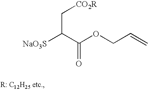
[NaO3S]C(C(OCC=C)=O)C[CO2R]
